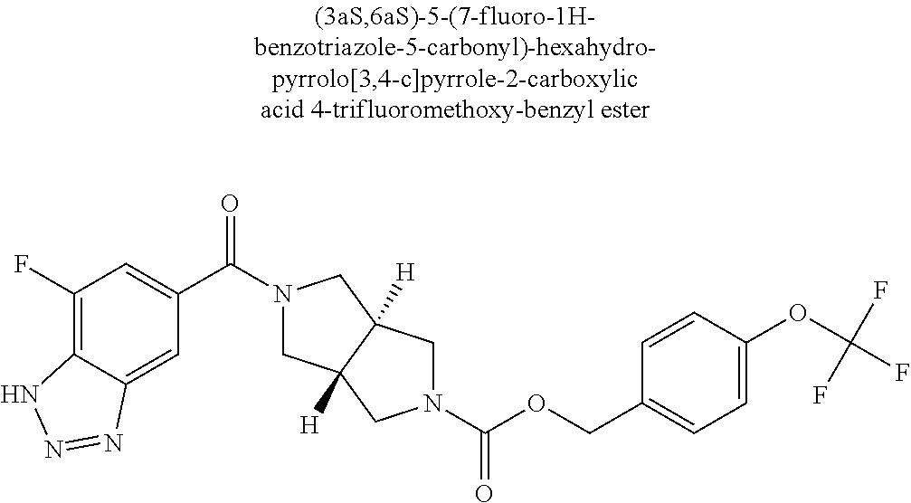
C12=C(F)C=C(C(N3CC4([H])C([H])(C3)CN(C(OCC3=CC=C(OC(F)(F)F)C=C3)=O)C4)=O)C=C1N=NN2
